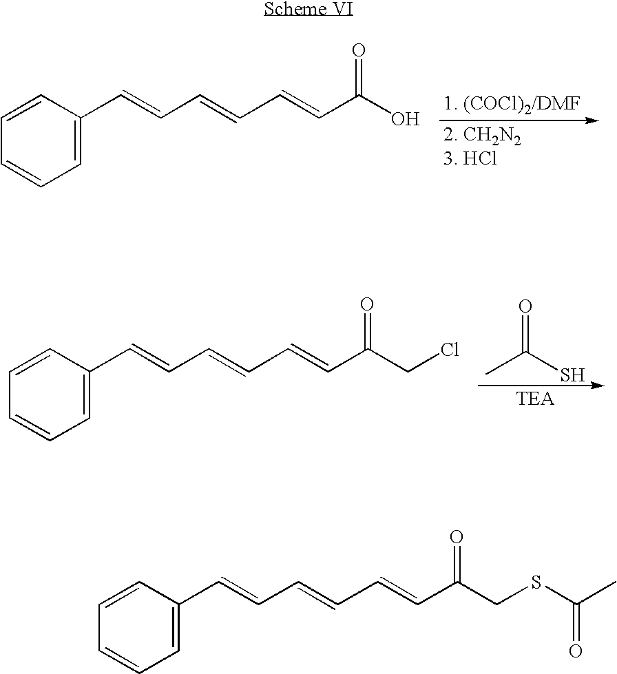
C1=CC(C=CC=CC=CC(O)=O)=CC=C1.O=C(S)C.C1=CC(C=CC=CC=CC(CCl)=O)=CC=C1.C1=CC(C=CC=CC=CC(CSC(C)=O)=O)=CC=C1
